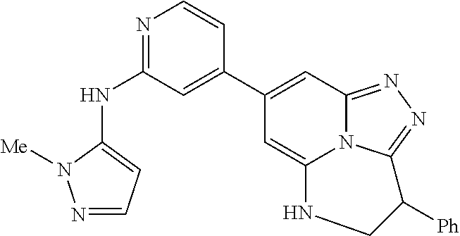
N1=C(NC2=CC=NN2[Me])C=C(C2=CC3=NN=C4N3C(=C2)NCC4[Ph])C=C1
